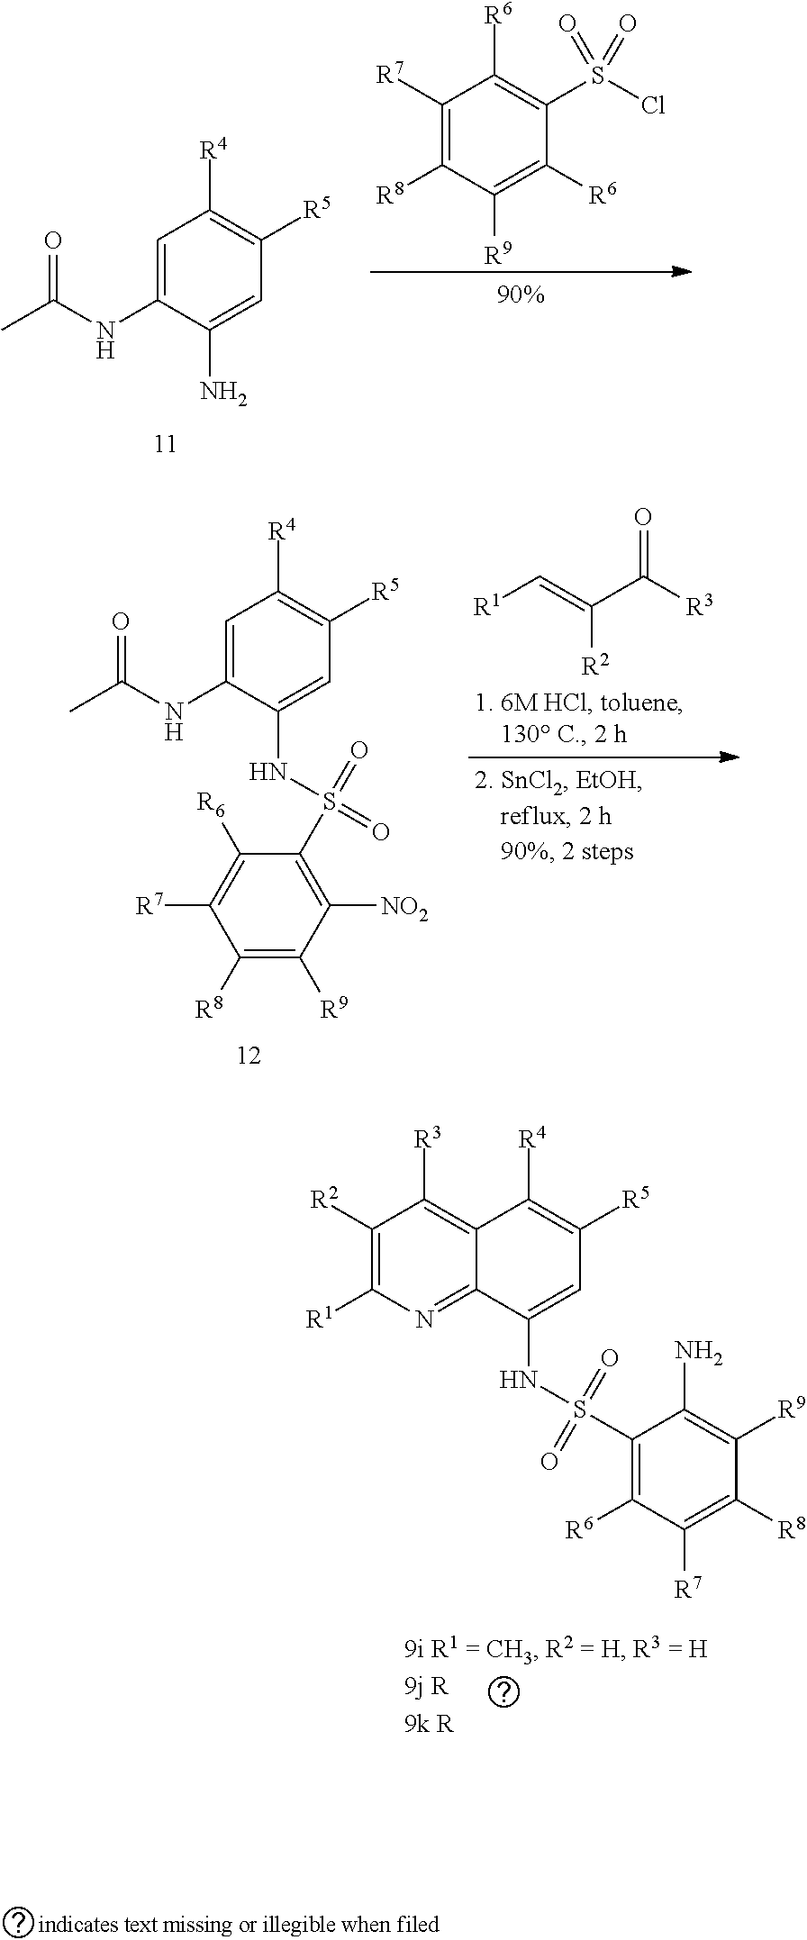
C1([R7])=C([R8])C([R9])=C([R6])C(S(Cl)(=O)=O)=C1[R6].C1=C(NC(C)=O)C(N)=CC([R5])=C1[R4].[R1]C=C(C([R3])=O)[R2].O=C(NC1=CC([R4])=C([R5])C=C1NS(=O)(=O)C1=C([NO2])C([R9])=C([R8])C([R7])=C1[R6])C.C12=NC([R1])=C([R2])C([R3])=C1C([R4])=C([R5])C=C2NS(C1=C([R6])C([R7])=C([R8])C([R9])=C1N)(=O)=O
